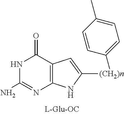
N1C(N)=NC2=C(C1=O)C=C([(CH2)n]C1=CC=C(C)C=C1)N2
